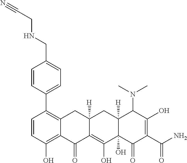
C1=CC(O)=C2C(=C1C1=CC=C(CNCC#N)C=C1)CC1([H])C(=C(O)C3(O)C([H])(C1)C(N(C)C)C(O)=C(C(N)=O)C3=O)C2=O
